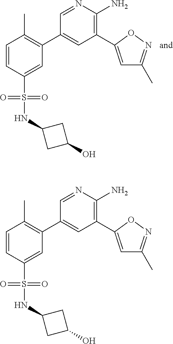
C1=CC(S(NC2CC(O)C2)(=O)=O)=CC(C2=CC(C3=CC(C)=NO3)=C(N)N=C2)=C1C.C1=CC(S(NC2CC(O)C2)(=O)=O)=CC(C2=CC(C3=CC(C)=NO3)=C(N)N=C2)=C1C
